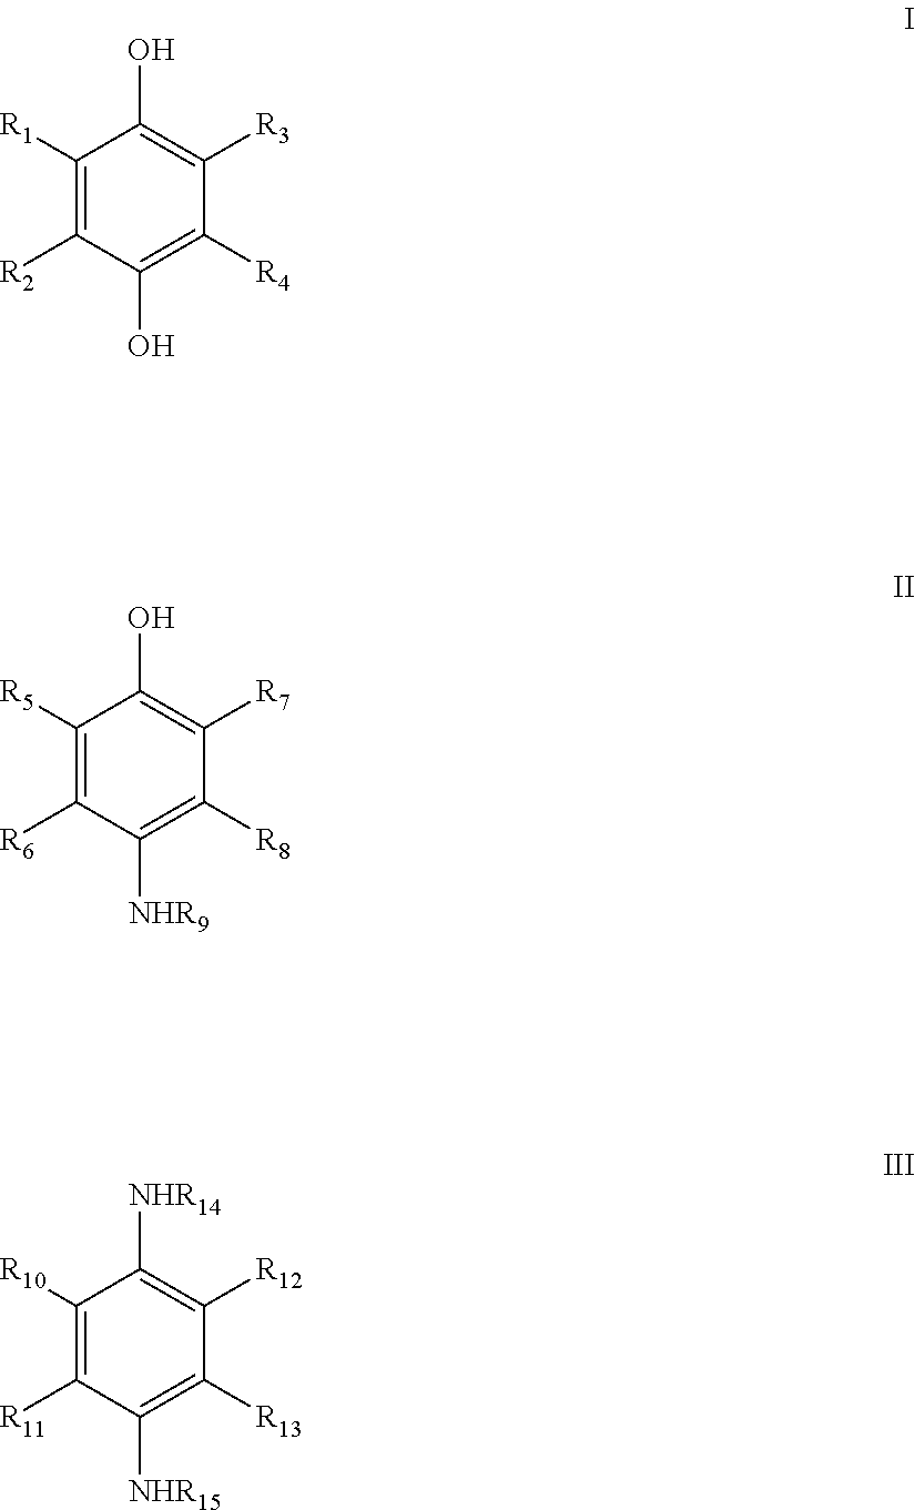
C1([R1])=C([R2])C(O)=C([R4])C([R3])=C1O.C1([R5])=C([R6])C([NHR9])=C([R8])C([R7])=C1O.C1([R10])=C([R11])C([NHR15])=C([R13])C([R12])=C1[NHR14]
